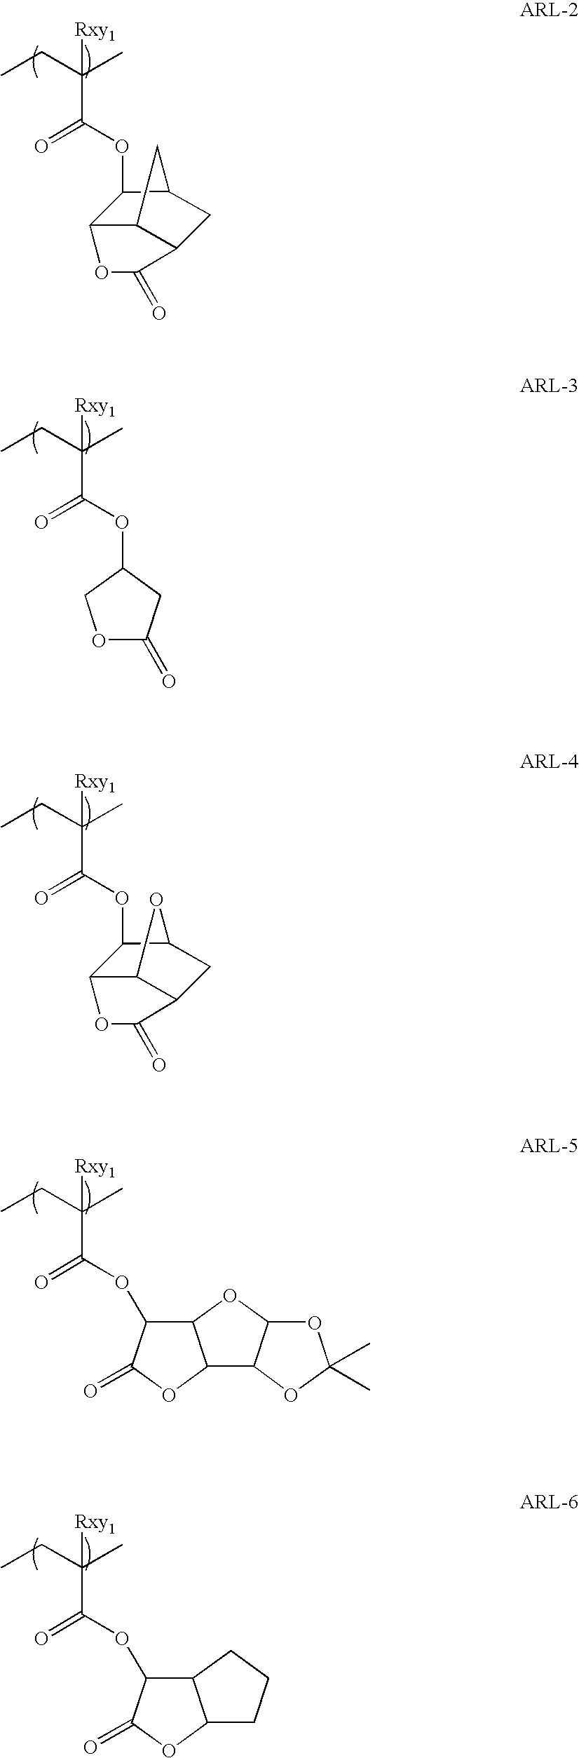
CCC(C)([Rxy1])C(OC1C2C3C(CC1C3)C(=O)O2)=O.CCC(C)([Rxy1])C(OC1CC(=O)OC1)=O.CCC(C)([Rxy1])C(OC1C2C3C(CC1O3)C(=O)O2)=O.CCC(C)([Rxy1])C(=O)OC1C2C(OC1=O)C1C(O2)OC(C)(C)O1.CCC(C)([Rxy1])C(=O)OC1C2C(OC1=O)CCC2
